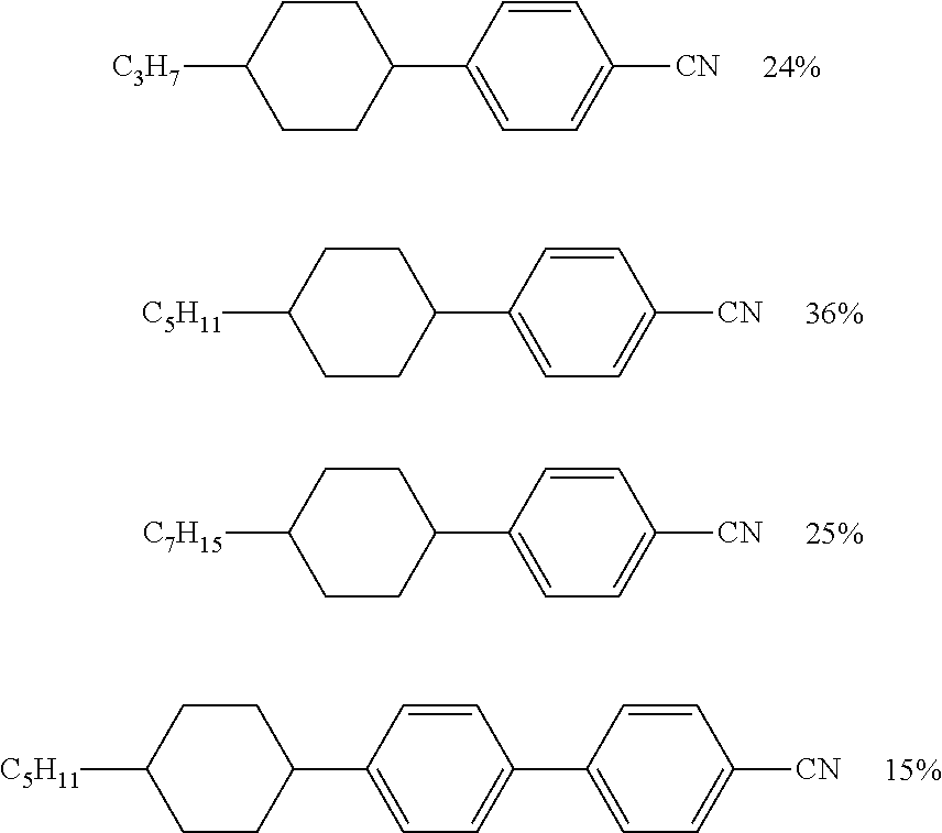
C1CC(C2=CC=C([CN])C=C2)CCC1[C3H7].C1CC(C2=CC=C([CN])C=C2)CCC1[C5H11].C1CC(C2=CC=C([CN])C=C2)CCC1[C7H15].C1=C(C2CCC([C5H11])CC2)C=CC(C2=CC=C([CN])C=C2)=C1
